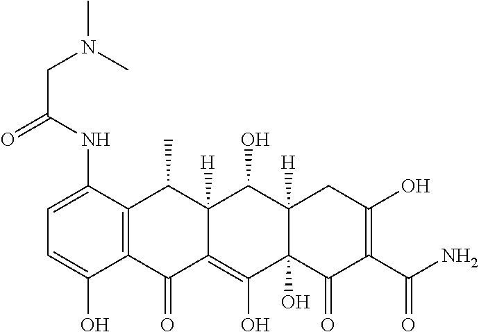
C1=C(NC(CN(C)C)=O)C2=C(C(O)=C1)C(=O)C1=C(O)C3(O)C([H])(C(O)C1([H])C2C)CC(O)=C(C(N)=O)C3=O
